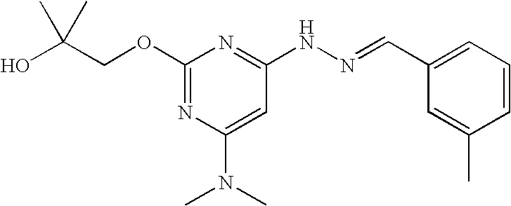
C1(OCC(O)(C)C)=NC(N(C)C)=CC(NN=CC2=CC=CC(C)=C2)=N1
